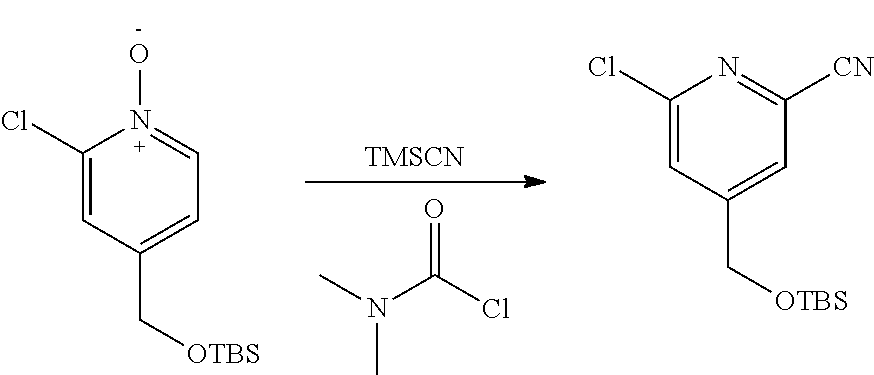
[TMSCN].CN(C(Cl)=O)C.C1(Cl)=CC(C[OTBS])=CC=N1O.C1(Cl)=CC(C[OTBS])=CC([CN])=N1
